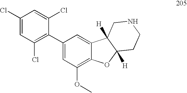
C1(Cl)=CC(Cl)=C(C2=CC(OC)=C3C(=C2)C2([H])C([H])(O3)CCNC2)C(Cl)=C1
